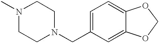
N1(C)CCN(CC2=CC=C3C(=C2)OCO3)CC1
